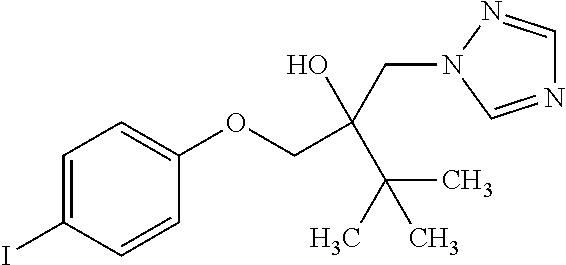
C1=C(I)C=CC(OCC(O)(CN2C=NC=N2)C(C)(C)C)=C1
